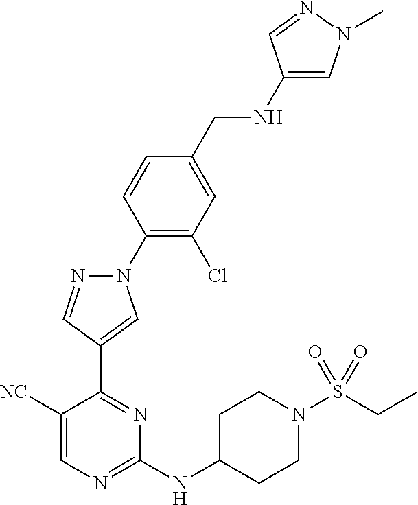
N1(C2=C(Cl)C=C(CNC3=CN(C)N=C3)C=C2)N=CC(C2=NC(NC3CCN(S(CC)(=O)=O)CC3)=NC=C2[NC])=C1
